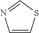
C1=CSC=N1
